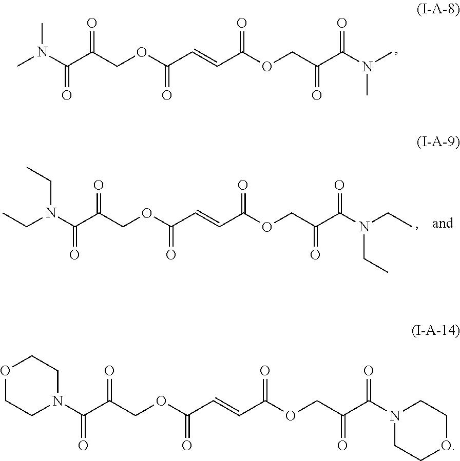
N(C(C(COC(C=CC(OCC(C(N(C)C)=O)=O)=O)=O)=O)=O)(C)C.C(C(COC(C=CC(OCC(C(=O)N1CCOCC1)=O)=O)=O)=O)(=O)N1CCOCC1.C(C(COC(C=CC(OCC(C(=O)N(CC)CC)=O)=O)=O)=O)(=O)N(CC)CC
